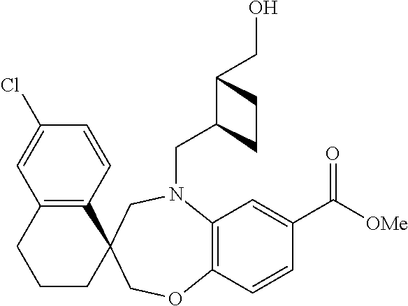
N1(CC2C(CO)CC2)C2=C(C=CC(C(=O)[OMe])=C2)OCC2(C3=C(C=C(Cl)C=C3)CCC2)C1
